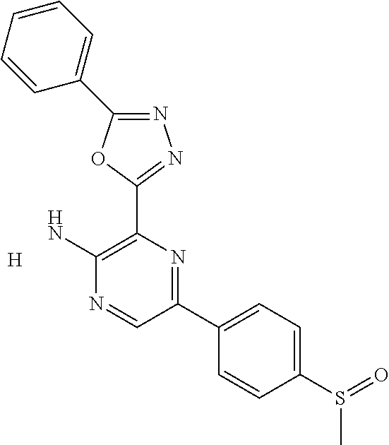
[H].NC1=C(C2=NN=C(C3=CC=CC=C3)O2)N=C(C2=CC=C(S(C)=O)C=C2)C=N1
